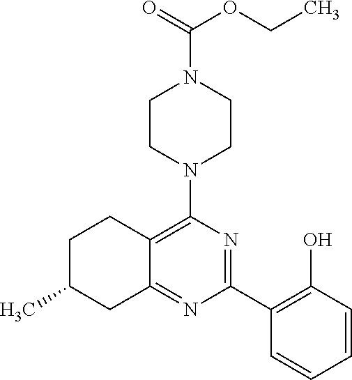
C1(C2=C(O)C=CC=C2)=NC(N2CCN(C(OCC)=O)CC2)=C2C(=N1)CC(C)CC2
